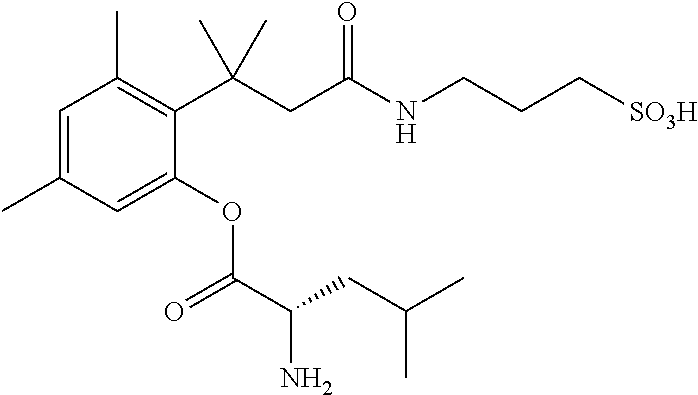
C1(C(CC(NCCC[SO3H])=O)(C)C)=C(C)C=C(C)C=C1OC(=O)C(CC(C)C)N
